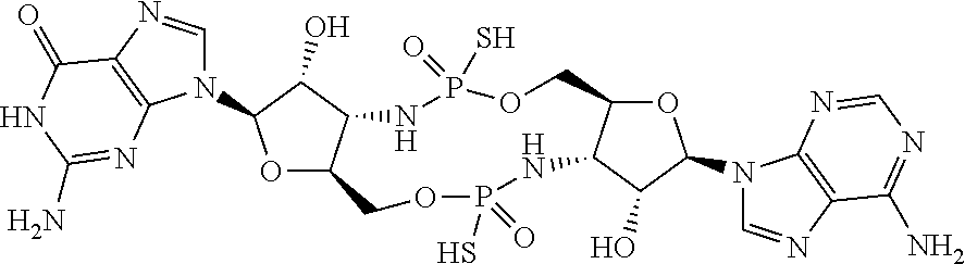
O1C2C(C(O)C1N1C=NC3=C1N=C(N)NC3=O)NP(=O)(S)OCC1OC(N3C=NC4=C3N=CN=C4N)C(O)C1NP(=O)(S)OC2
